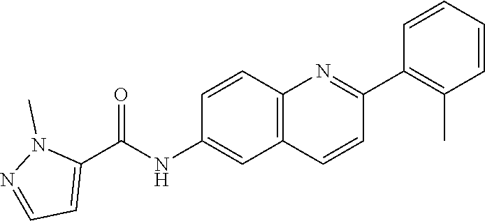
C12=C(C=C(NC(C3=CC=NN3C)=O)C=C1)C=CC(C1=C(C)C=CC=C1)=N2
